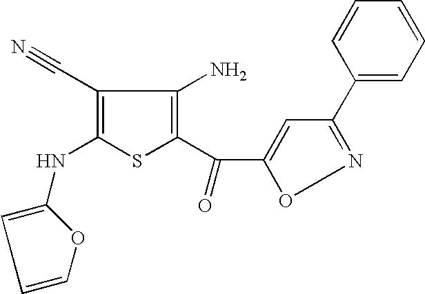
C1(C#N)=C(NC2=CC=CO2)SC(C(C2=CC(C3=CC=CC=C3)=NO2)=O)=C1N
